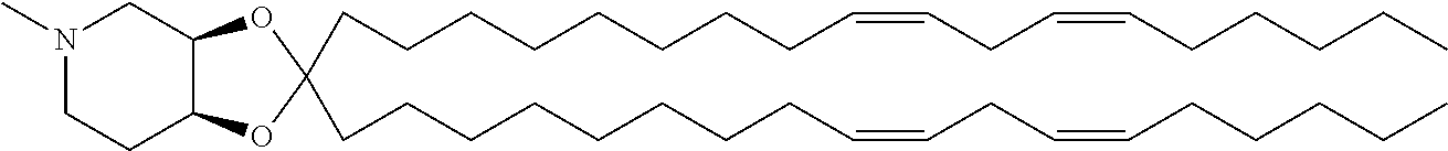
N1(C)CCC2C(C1)OC(CCCCCCCCC=CCC=CCCCCC)(CCCCCCCCC=CCC=CCCCCC)O2
